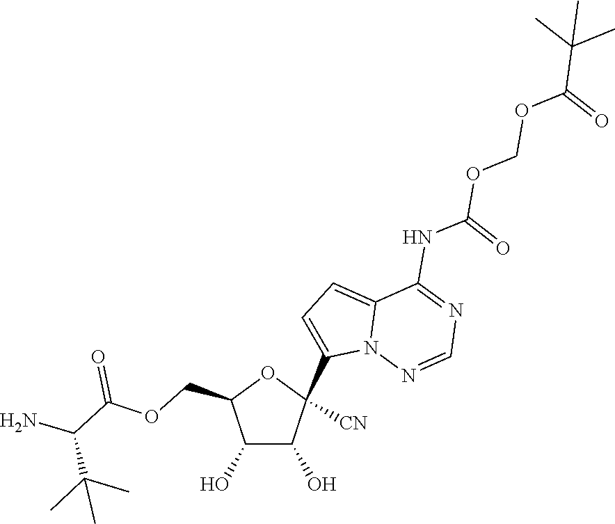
C1(O)C(O)C(COC(C(C(C)(C)C)N)=O)OC1([CN])C1=CC=C2C(NC(=O)OCOC(=O)C(C)(C)C)=NC=NN12
